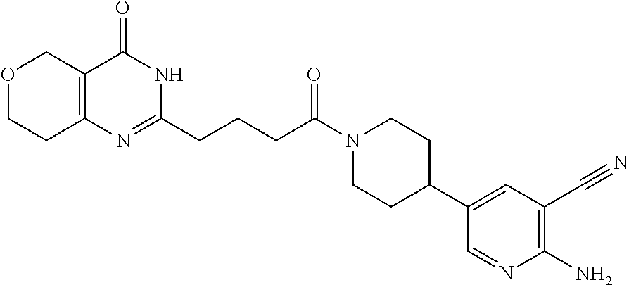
C12=C(N=C(CCCC(N3CCC(C4=CC(C#N)=C(N)N=C4)CC3)=O)NC1=O)CCOC2
